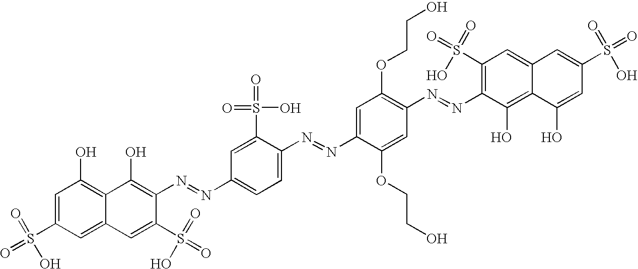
C1(N=NC2=CC=C(N=NC3=CC(OCCO)=C(N=NC4=C(S(=O)(O)=O)C=C5C(=C4O)C(O)=CC(S(=O)(O)=O)=C5)C=C3OCCO)C(S(=O)(O)=O)=C2)=C(O)C2=C(O)C=C(S(=O)(O)=O)C=C2C=C1S(=O)(O)=O
